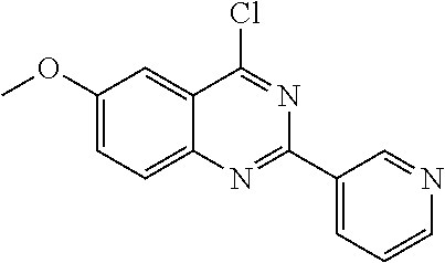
COC1=CC=C2C(=C1)C(Cl)=NC(C1=CC=CN=C1)=N2
